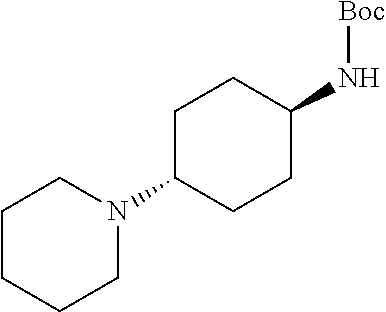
[Boc]NC1CCC(N2CCCCC2)CC1
